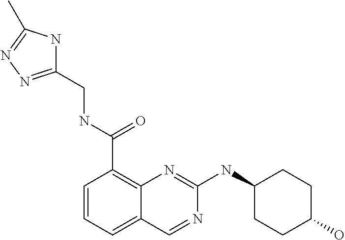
C1=CC=C2C(=C1C(NCC1=NN=C(C)N1)=O)N=C(NC1CCC(O)CC1)N=C2
